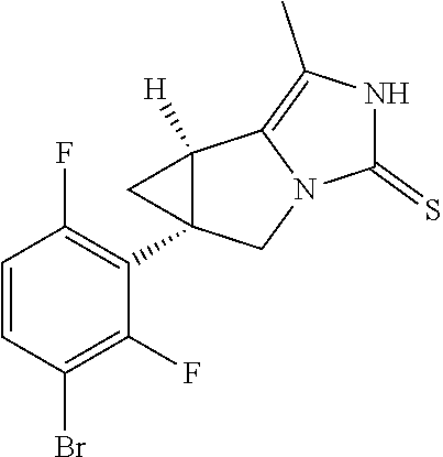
C1=CC(Br)=C(F)C(C23C([H])(C4=C(C)NC(=S)N4C2)C3)=C1F
